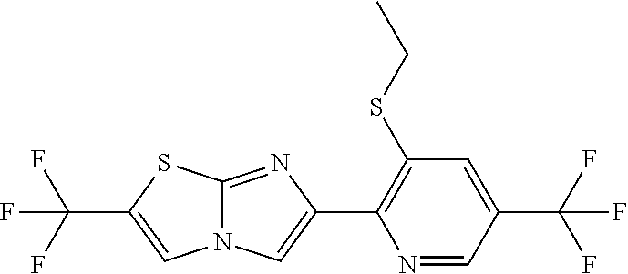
C1(C2=CN3C(=N2)SC(C(F)(F)F)=C3)=C(SCC)C=C(C(F)(F)F)C=N1
